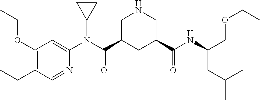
C1(OCC)=C(CC)C=NC(N(C(C2CC(C(NC(COCC)CC(C)C)=O)CNC2)=O)C2CC2)=C1
